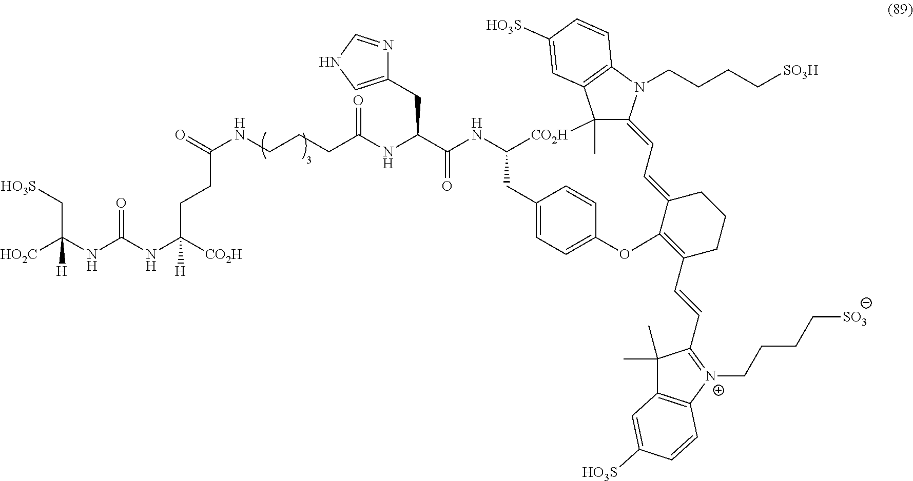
[HO2C]C(NC(NC([CO2H])(CCC(NCCCC(NC(C(NC1[CO2H]C2(C)C(=CC=C3C(=C(C=CC4=[N+](CCCC[SO3])C5=C(C4(C)C)C=C([HO3S])C=C5)CCC3)OC3=CC=C(C=C3)C1)N(CCCC[SO3H])C1=C2C=C([HO3S])C=C1)=O)CC1=CNC=N1)=O)=O)[H])=O)(C[HO3S])[H]
